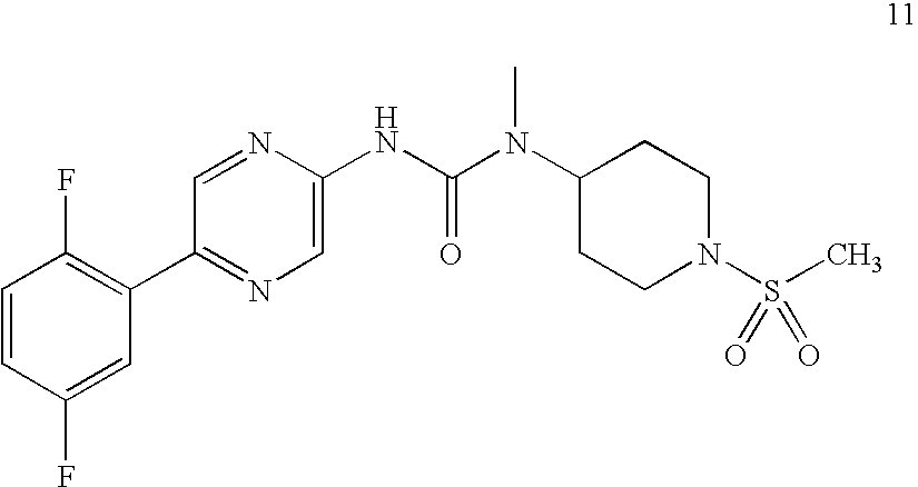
C1=CC(F)=CC(C2=NC=C(NC(N(C)C3CCN(S(C)(=O)=O)CC3)=O)N=C2)=C1F
